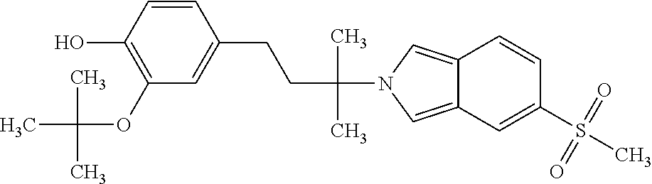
C12=CN(C(CCC3=CC(OC(C)(C)C)=C(O)C=C3)(C)C)C=C1C=CC(S(C)(=O)=O)=C2
